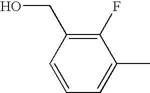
C1(F)=C(CO)C=CC=C1C
